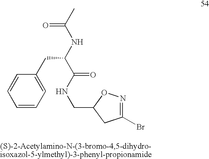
C1=C(CC(NC(C)=O)C(NCC2CC(Br)=NO2)=O)C=CC=C1
